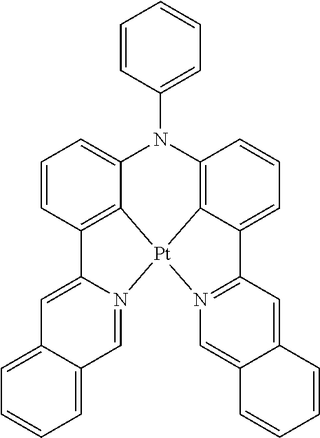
C1=CC2=C3C(=C1)N(C1=CC=CC=C1)C1=C4C(=CC=C1)C1=N([Pt]34N3=CC4=CC=CC=C4C=C23)C=C2C(=C1)C=CC=C2
